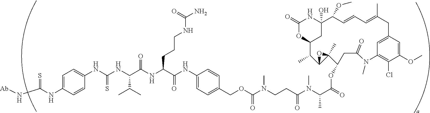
C1(OC)=CC2=CC(=C1Cl)N(C)C(=O)CC(OC(C(N(C)C(CCN(C)C(OCC1=CC=C(NC(C(NC(C(NC(NC3=CC=C(NC(N[Ab])=S)C=C3)=S)C(C)C)=O)CCCNC(=O)N)=O)C=C1)=O)=O)C)=O)C1(C)C(C(C)C3OC(=O)NC(O)(C(OC)C=CC=C(C)C2)C3)O1
